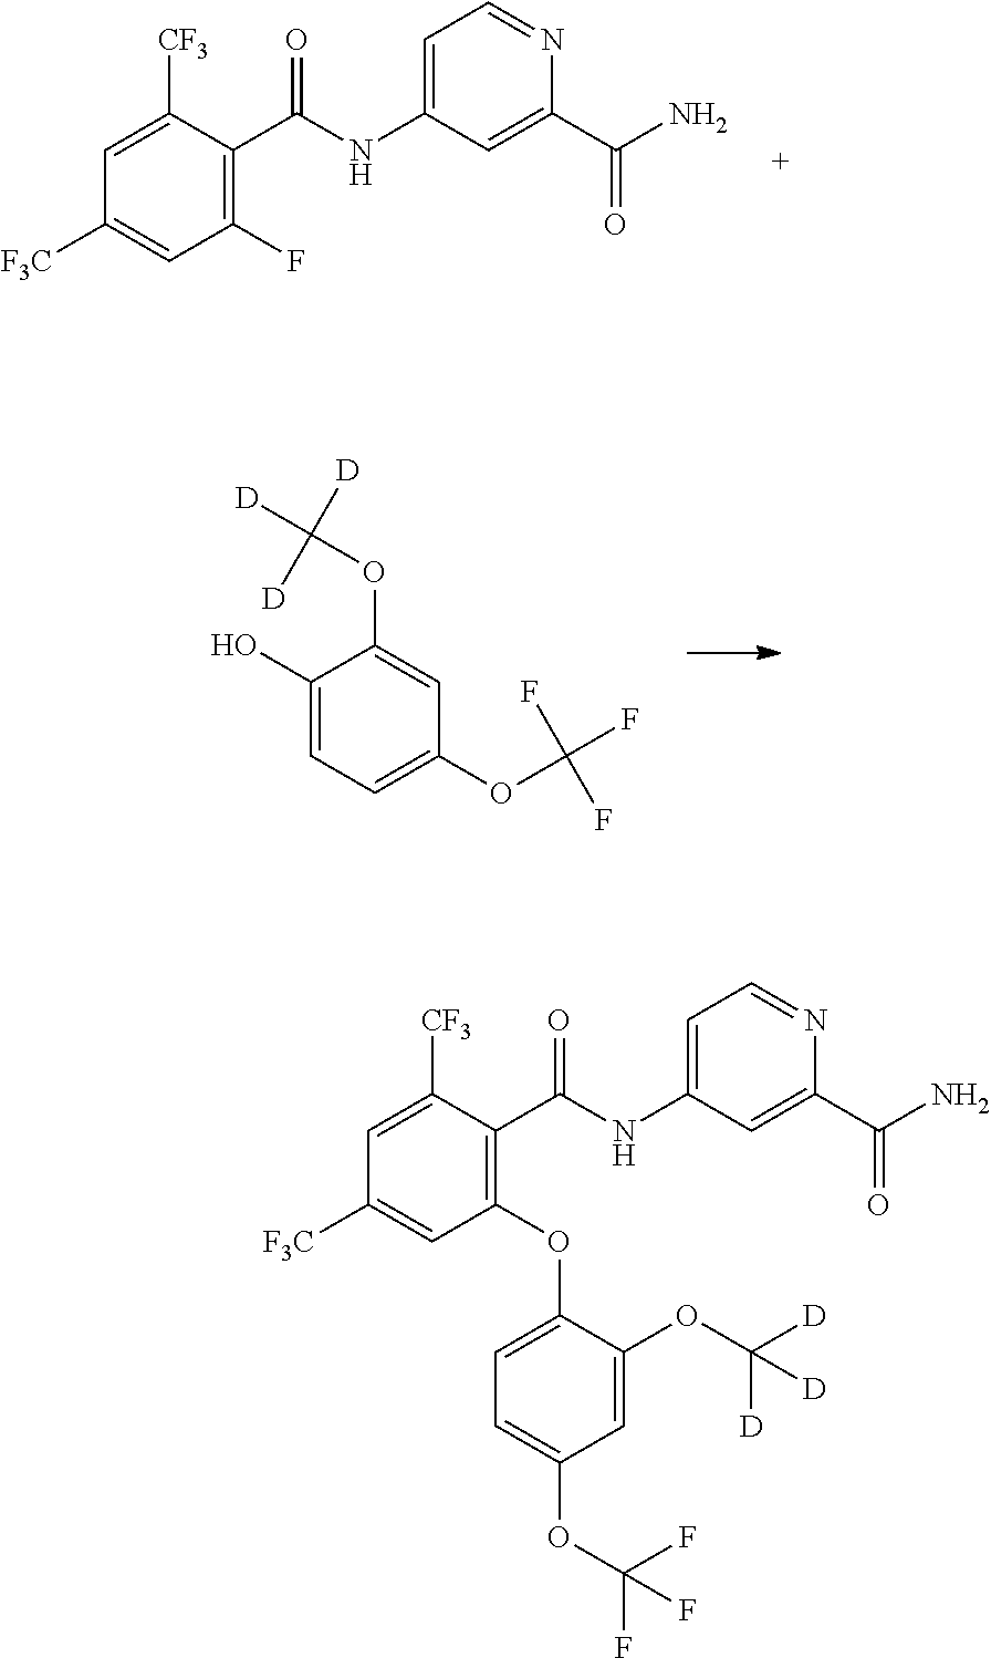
C1=C([CF3])C(C(NC2=CC=NC(C(=O)N)=C2)=O)=C(F)C=C1[F3C].C1(O)=CC=C(OC(F)(F)F)C=C1OC([D])([D])[D].C1=C([CF3])C(C(NC2=CC=NC(C(=O)N)=C2)=O)=C(OC2=CC=C(OC(F)(F)F)C=C2OC([D])([D])[D])C=C1[F3C]
